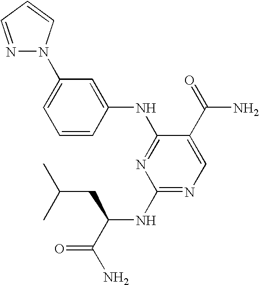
N1=CC=CN1C1=CC=CC(NC2=NC(NC(C(N)=O)CC(C)C)=NC=C2C(=O)N)=C1
